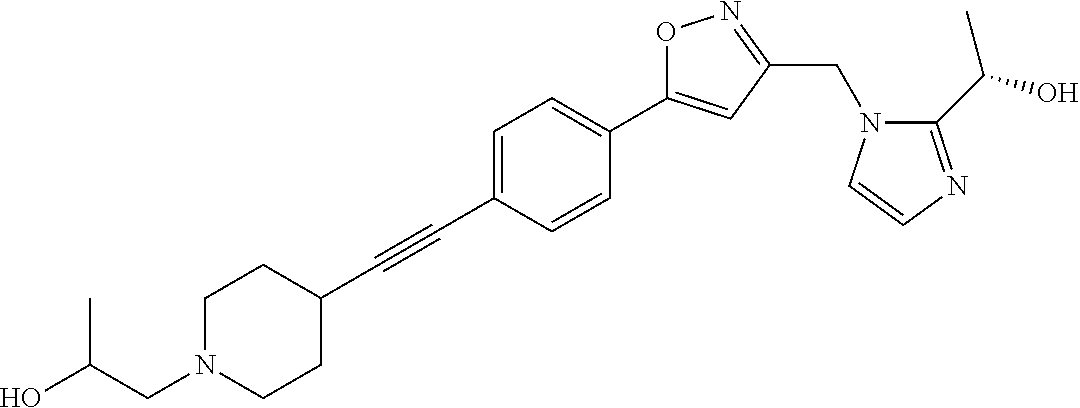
C1=C(C#CC2CCN(CC(O)C)CC2)C=CC(C2=CC(CN3C(C(O)C)=NC=C3)=NO2)=C1
